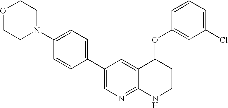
N1(C2=CC=C(C3=CN=C4C(=C3)C(OC3=CC(Cl)=CC=C3)CCN4)C=C2)CCOCC1
